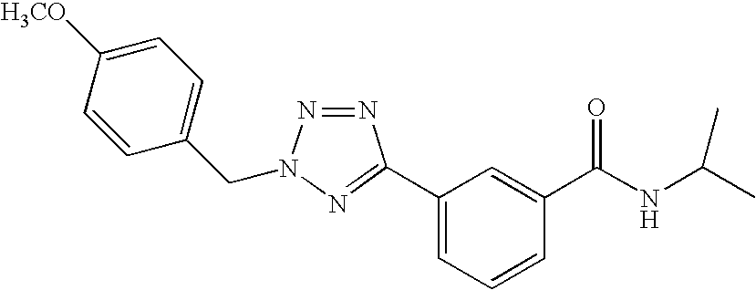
C1(CN2N=NC(C3=CC=CC(C(NC(C)C)=O)=C3)=N2)=CC=C([H3CO])C=C1
